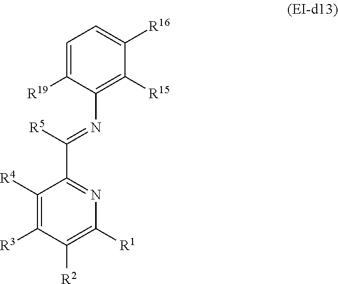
C1(N=C([R5])C2=NC([R1])=C([R2])C([R3])=C2[R4])=C([R15])C([R16])=CC=C1[R19]
